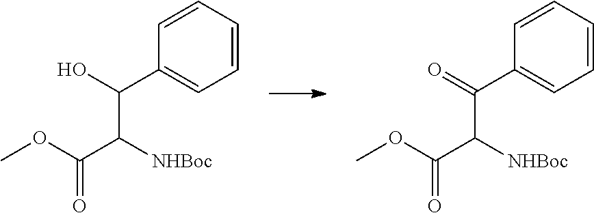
C1=CC=CC(C(=O)C([NHBoc])C(OC)=O)=C1.C1=CC=CC(C(O)C([NHBoc])C(OC)=O)=C1
